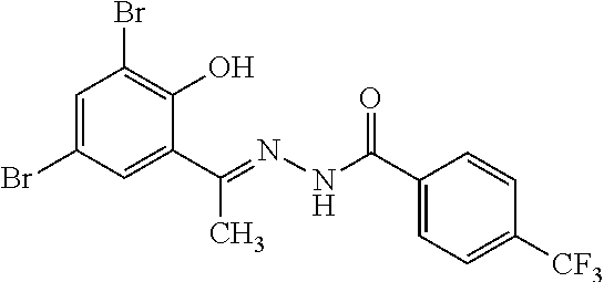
C1=C(Br)C=C(C(=NNC(C2=CC=C([CF3])C=C2)=O)C)C(O)=C1Br
